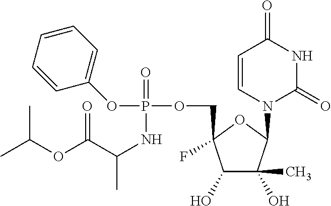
C1(O)C(C)(O)C(N2C(=O)NC(=O)C=C2)OC1(COP(OC1=CC=CC=C1)(=O)NC(C)C(OC(C)C)=O)F
